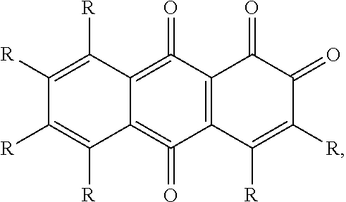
C12=C(=O)C3=C(C(=O)=C1C([R])=C([R])C([R])=C2[R])C(=O)C(=O)C([R])=C3[R]
